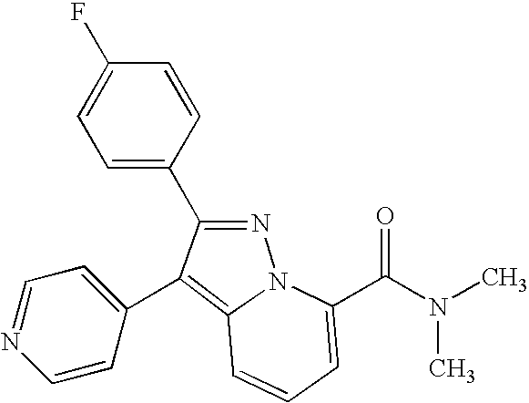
C1=C(F)C=CC(C2=NN3C(=C2C2=CC=NC=C2)C=CC=C3C(N(C)C)=O)=C1
